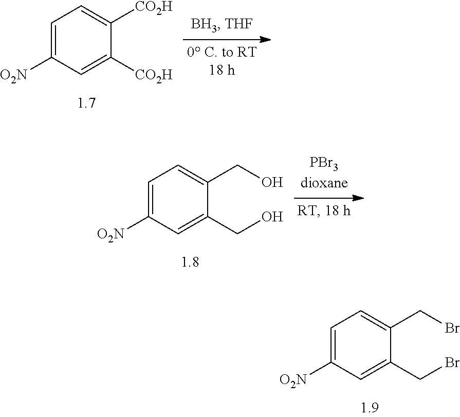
C1=C([O2N])C=C(CBr)C(CBr)=C1.C1=C([O2N])C=C([CO2H])C([CO2H])=C1.C1=C([O2N])C=C(CO)C(CO)=C1
